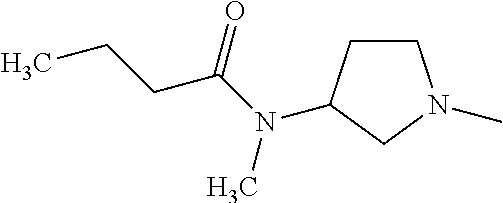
C1CC(N(C(CCC)=O)C)CN1C
